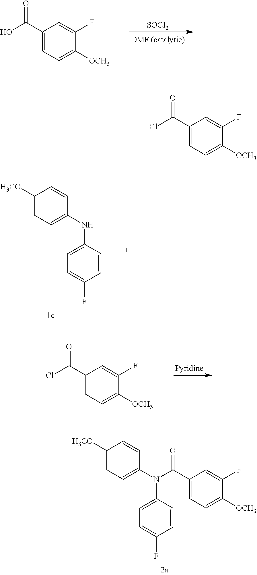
C1(C(O)=O)=CC=C([OCH3])C(F)=C1.[SOCl2].C1([H3CO])=CC=C(NC2=CC=C(F)C=C2)C=C1.C1(C(Cl)=O)=CC=C([OCH3])C(F)=C1.[Pyridine].C1(C(=O)N(C2=CC=C([H3CO])C=C2)C2=CC=C(F)C=C2)=CC=C([OCH3])C(F)=C1.C1(C(Cl)=O)=CC=C([OCH3])C(F)=C1
